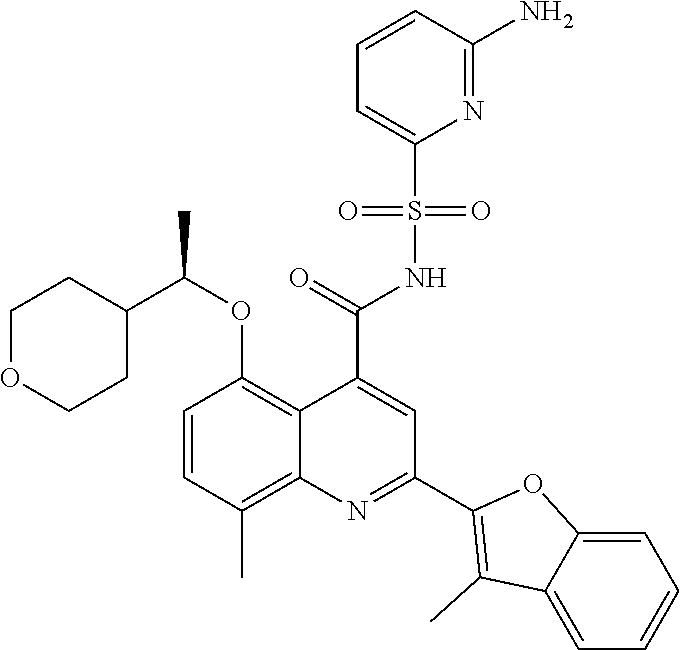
C1=CC(C)=C2C(=C1OC(C1CCOCC1)C)C(C(=O)NS(C1=CC=CC(N)=N1)(=O)=O)=CC(C1=C(C)C3=CC=CC=C3O1)=N2
